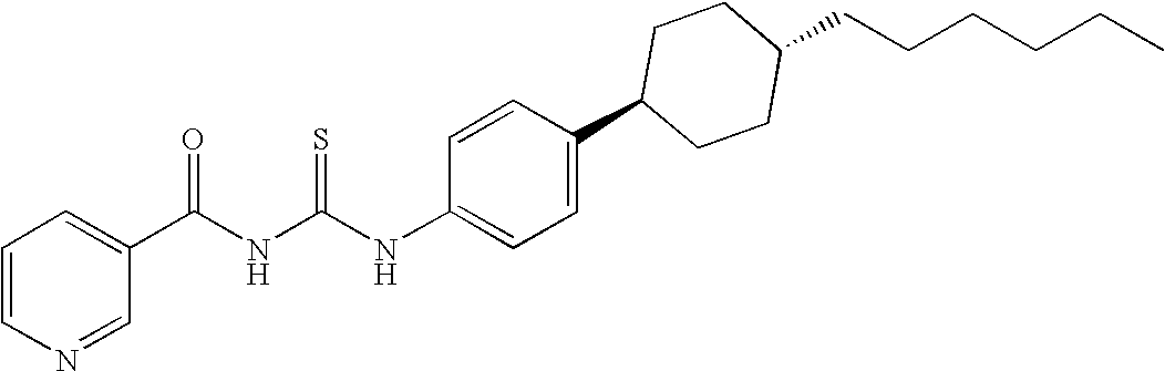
C1=CN=CC(C(NC(NC2=CC=C(C3CCC(CCCCCC)CC3)C=C2)=S)=O)=C1
